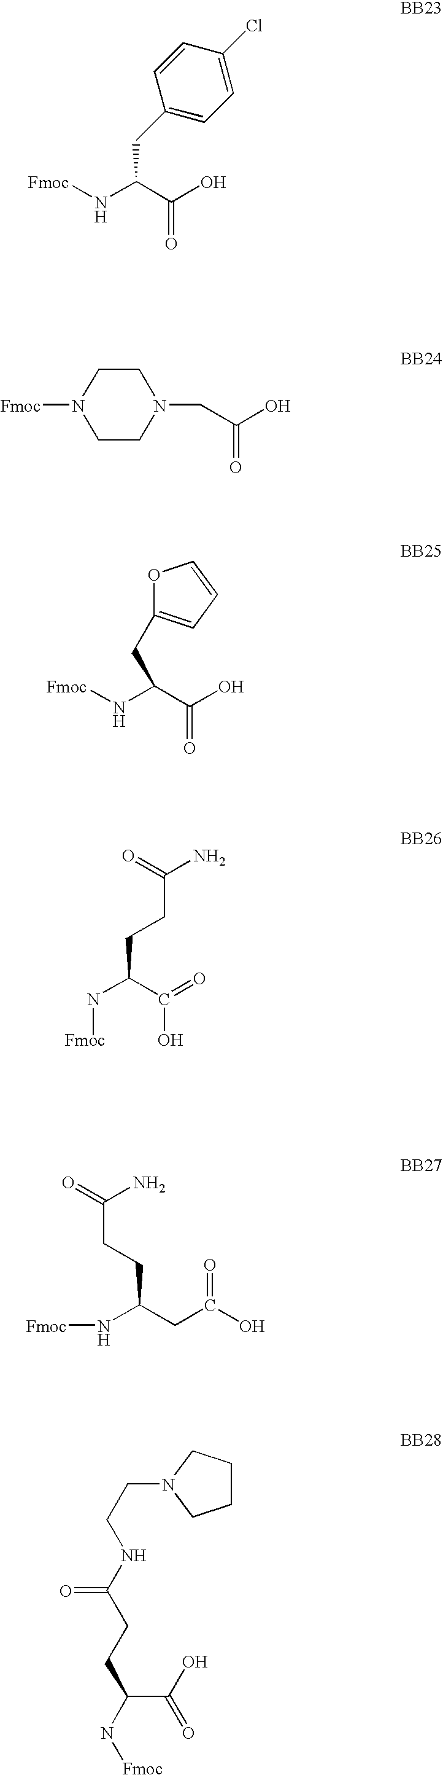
[Fmoc]NC(C(O)=O)CC1=CC=C(Cl)C=C1.[Fmoc]NC(C(O)=O)CC1=CC=CO1.N(C(C(=O)O)CCC(=O)N)[Fmoc].N(C(CC(O)=O)CCC(=O)N)[Fmoc].C(C(O)=O)(N[Fmoc])CCC(NCCN1CCCC1)=O.C1CN(CC(O)=O)CCN1[Fmoc]
